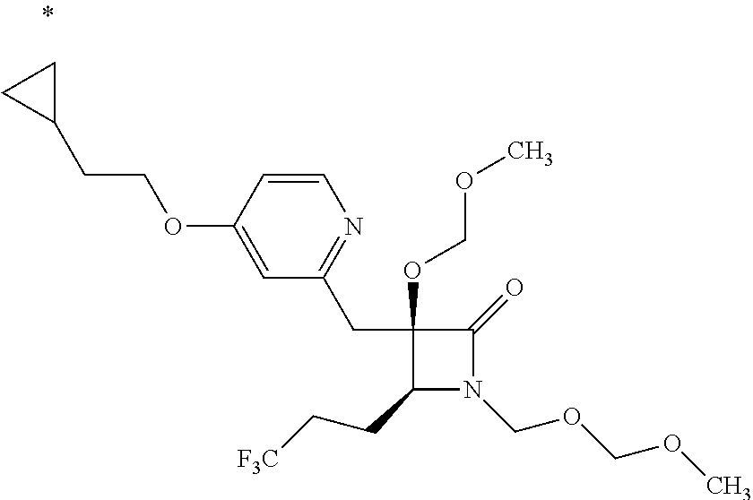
C1(CC[F3C])N(COCOC)C(=O)C1(CC1=NC=CC(OCCC2CC2)=C1)OCOC
